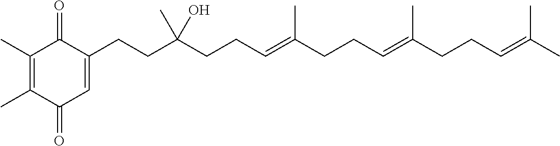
C1(C)=C(C)C(=O)C=C(CCC(CCC=C(CCC=C(CCC=C(C)C)C)C)(O)C)C1=O
